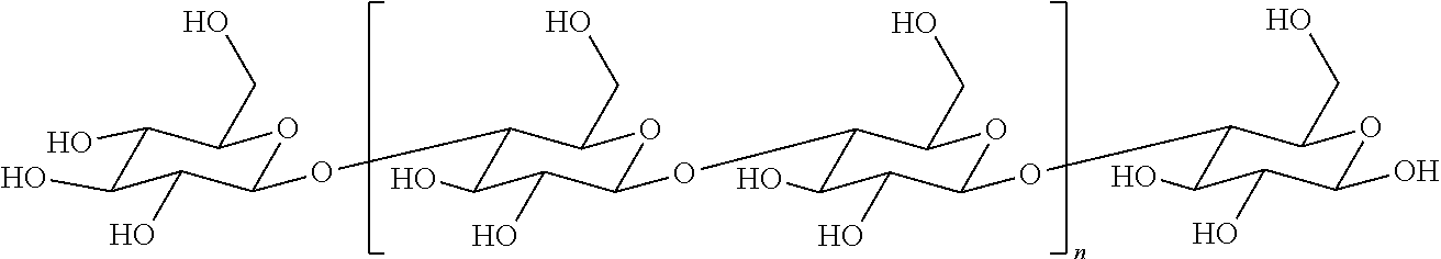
C1(O)C(O)C(O)C(OC2C(O)C(O)C(OC3C(O)C(O)C(OC4C(O)C(O)C(O)OC4CO)OC3CO)OC2CO)OC1CO
